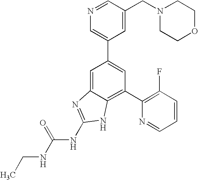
CCNC(NC1=NC2=CC(C3=CN=CC(CN4CCOCC4)=C3)=CC(C3=C(F)C=CC=N3)=C2N1)=O
